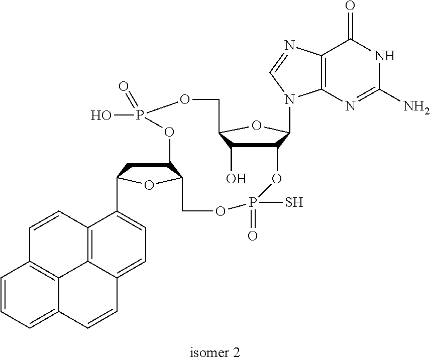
C12C(O)C(OC1N1C3=C(C(=O)NC(N)=N3)N=C1)COP(O)(=O)OC1CC(C3=CC=C4C5=C3C=CC3=C5C(=CC=C3)C=C4)OC1COP(=O)(S)O2
